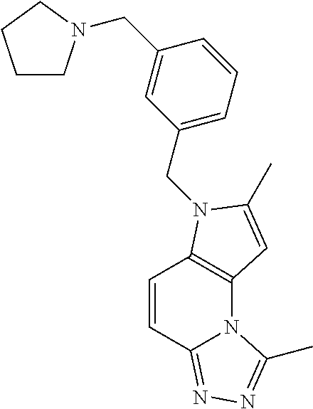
C12=C(N(CC3=CC=CC(CN4CCCC4)=C3)C(C)=C1)C=CC1=NN=C(C)N21
